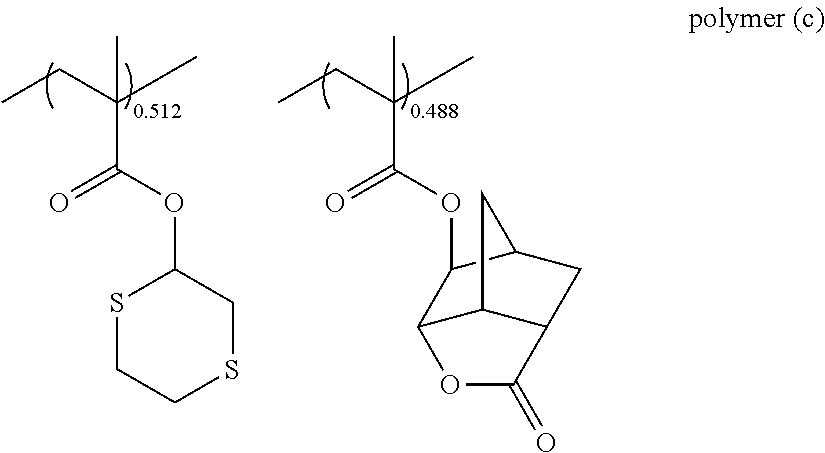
CC(CC)(C)C(OC1SCCSC1)=O.CC(CC)(C)C(OC1C2C3C(CC1C3)C(=O)O2)=O
